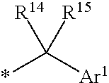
*C([Ar1])([R15])[R14]
